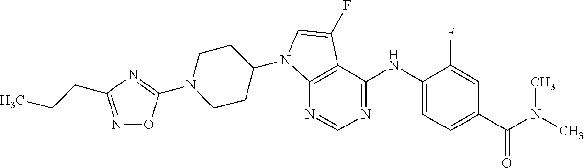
C12=C(C(NC3=CC=C(C(N(C)C)=O)C=C3F)=NC=N1)C(F)=CN2C1CCN(C2=NC(CCC)=NO2)CC1
